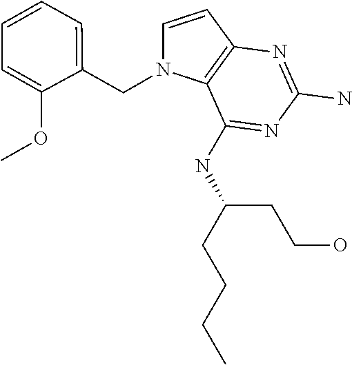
C1=CC2=C(N1CC1=CC=CC=C1OC)C(NC(CCCC)CCO)=NC(N)=N2
